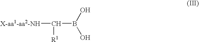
B(C([X-aa1-aa2-NH])[R1])(O)O
